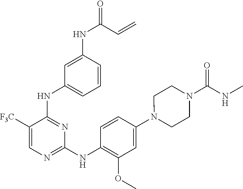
C1([F3C])=CN=C(NC2=C(OC)C=C(N3CCN(C(NC)=O)CC3)C=C2)N=C1NC1=CC=CC(NC(=O)C=C)=C1
